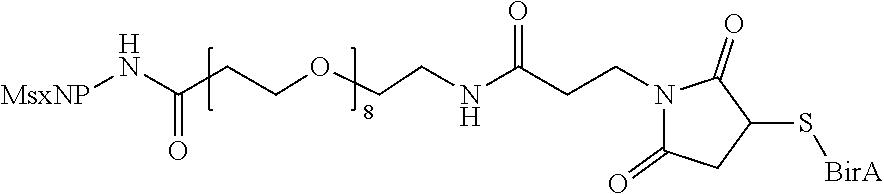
[MsxNP]NC(CCOCCNC(CCN1C(=O)CC(S[BirA])C1=O)=O)=O
